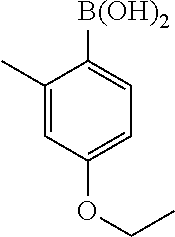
C1(C)=CC(OCC)=CC=C1[B(OH)2]
